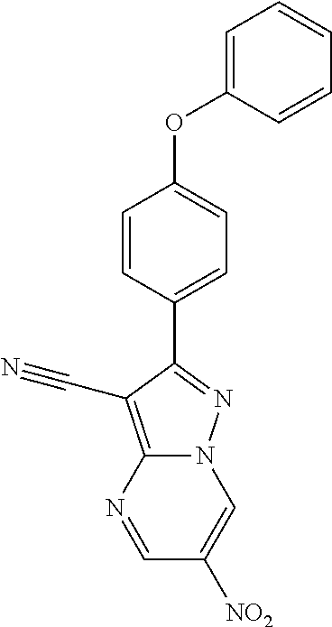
C1(OC2=CC=C(C3=NN4C=C([NO2])C=NC4=C3C#N)C=C2)=CC=CC=C1
